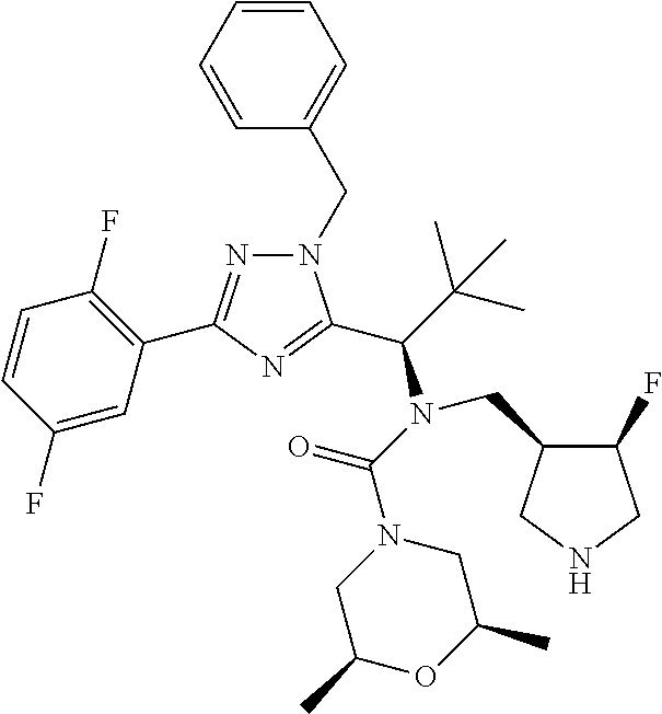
C1=CC(F)=CC(C2=NN(CC3=CC=CC=C3)C(C(N(C(N3CC(C)OC(C)C3)=O)CC3C(F)CNC3)C(C)(C)C)=N2)=C1F
